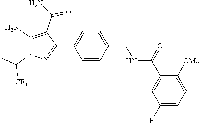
C1=CC(C2=NN(C(C)[CF3])C(N)=C2C(N)=O)=CC=C1CNC(C1=CC(F)=CC=C1[OMe])=O
